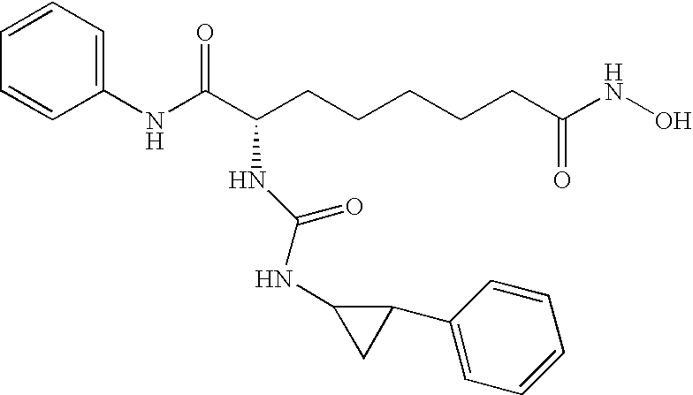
C1(NC(C(CCCCCC(NO)=O)NC(NC2CC2C2=CC=CC=C2)=O)=O)=CC=CC=C1
